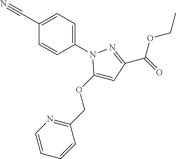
C1(C#N)=CC=C(N2C(OCC3=NC=CC=C3)=CC(C(OCC)=O)=N2)C=C1
